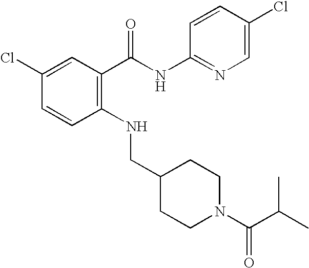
C1(Cl)=CC(C(NC2=NC=C(Cl)C=C2)=O)=C(NCC2CCN(C(C(C)C)=O)CC2)C=C1
